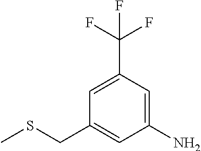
C1(N)=CC(C(F)(F)F)=CC(CSC)=C1
